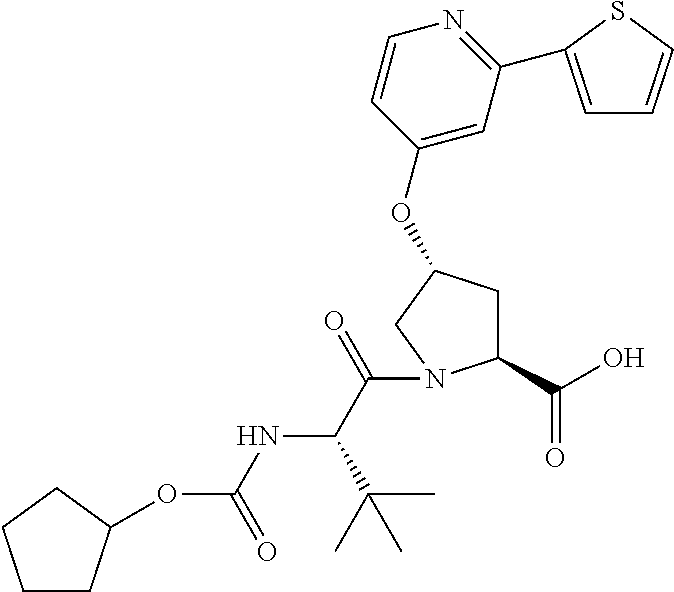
C1CC(OC(NC(C(C)(C)C)C(=O)N2C(C(=O)O)CC(OC3=CC(C4=CC=CS4)=NC=C3)C2)=O)CC1
